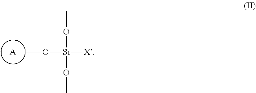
[A].CO[Si](OC)(OC)[X]
